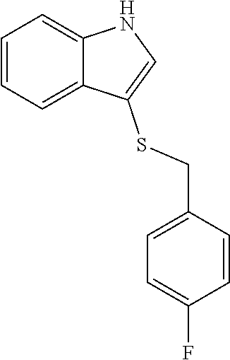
C1=CC=C2C(=C1)NC=C2SCC1=CC=C(F)C=C1
